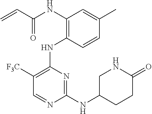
N(C1=C(NC2=C([F3C])C=NC(NC3CCC(=O)NC3)=N2)C=CC(C)=C1)C(C=C)=O
